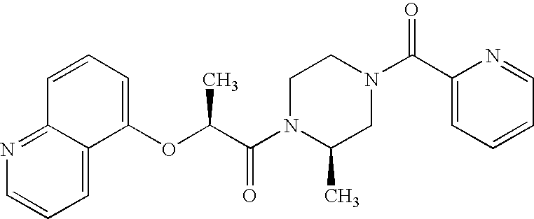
N1(C(C(OC2=CC=CC3=NC=CC=C23)C)=O)CCN(C(C2=CC=CC=N2)=O)CC1C
